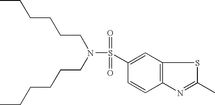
C12=C(C=C(S(N(CCCCCC)CCCCCC)(=O)=O)C=C1)SC(C)=N2
